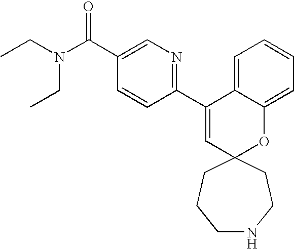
CCN(C(C1=CN=C(C2=CC3(OC4=CC=CC=C24)CCNCCC3)C=C1)=O)CC
